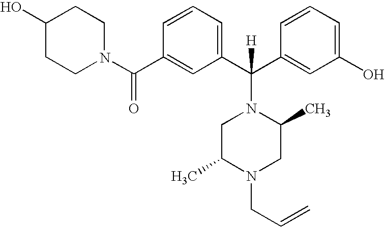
C1(C(N2CCC(O)CC2)=O)=CC(C(C2=CC(O)=CC=C2)(N2CC(C)N(CC=C)CC2C)[H])=CC=C1
